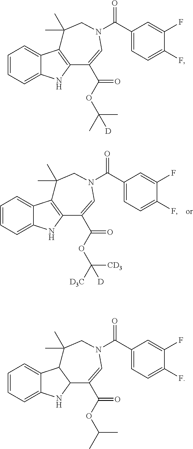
C1=CC=C2C(=C1)C1=C(N2)C(C(OC([D3C])([CD3])[D])=O)=CN(C(C2=CC=C(F)C(F)=C2)=O)CC1(C)C.C1=CC=C2C(=C1)C1=C(N2)C(C(OC(C)(C)[D])=O)=CN(C(C2=CC=C(F)C(F)=C2)=O)CC1(C)C.C1=CC=C2C(=C1)C1C(N2)C(C(OC(C)C)=O)=CN(C(C2=CC=C(F)C(F)=C2)=O)CC1(C)C
